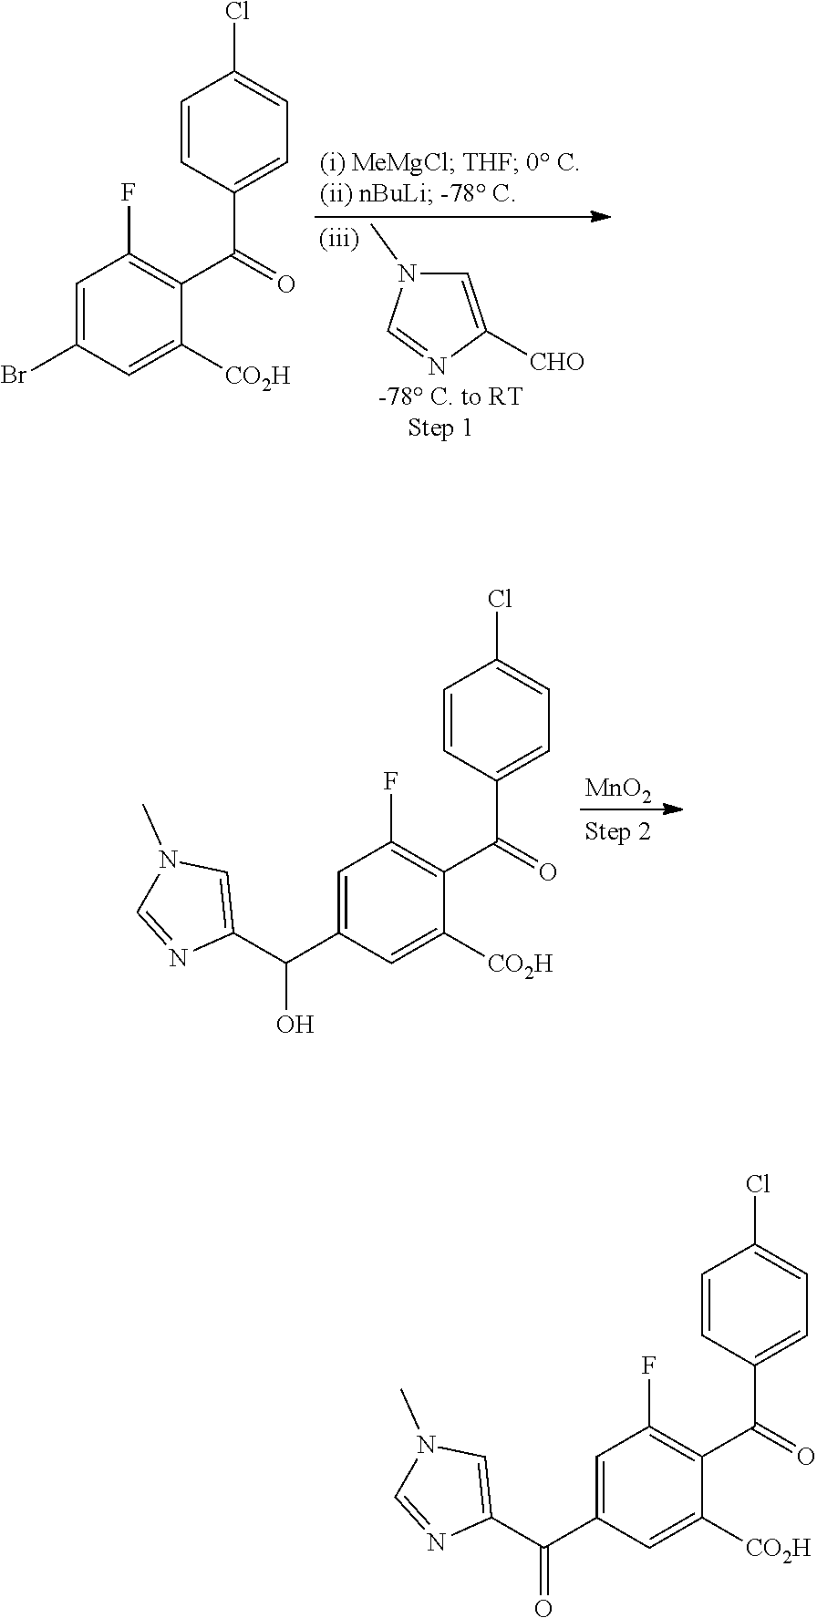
C1=C(Br)C=C([CO2H])C(C(C2=CC=C(Cl)C=C2)=O)=C1F.C1=C([CHO])N=CN1C.C1=C(C(C2=CN(C)C=N2)O)C=C([CO2H])C(C(C2=CC=C(Cl)C=C2)=O)=C1F.[MnO2].C1=C(C(C2=CN(C)C=N2)=O)C=C([CO2H])C(C(C2=CC=C(Cl)C=C2)=O)=C1F
